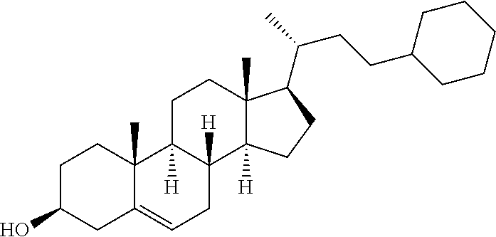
C1C(O)CC2=CCC3([H])C([H])(C2(C)C1)CCC1(C)C3([H])CCC1C(CCC1CCCCC1)C
